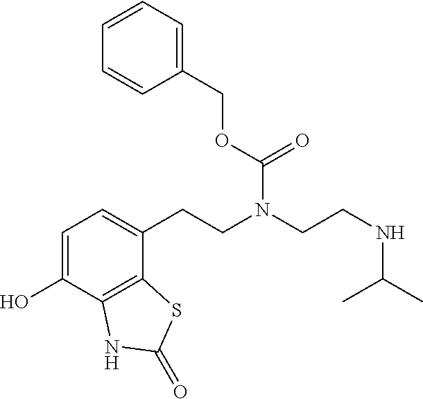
C1=C(O)C2=C(C(CCN(CCNC(C)C)C(OCC3=CC=CC=C3)=O)=C1)SC(=O)N2
